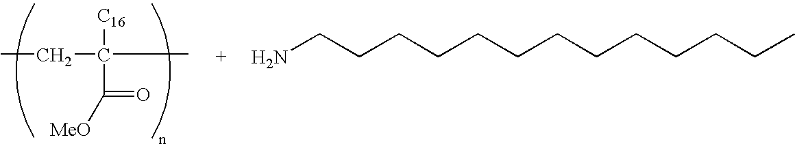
CCC([C16])(C)C([MeO])=O.NCCCCCCCCCCCCC
